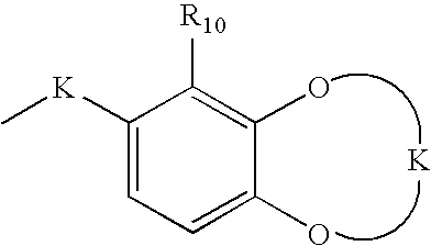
C1=C(O)C(O)=C([R10])C([K]C)=C1.[K]
